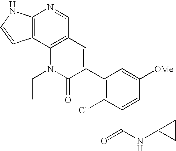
C12=C(C3=C(C=N1)C=C(C1=C(Cl)C(C(NC4CC4)=O)=CC([OMe])=C1)C(=O)N3CC)C=CN2
